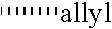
C[allyl]
